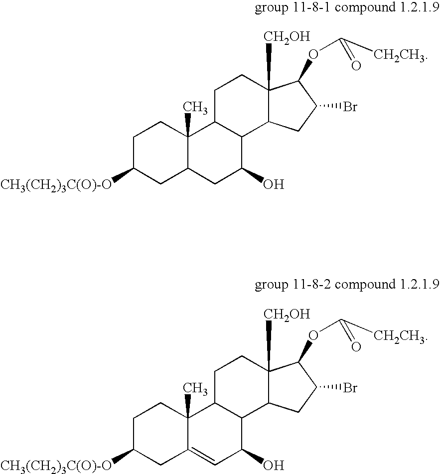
C1C([CH3(CH2)3C(O)-O])CC2C(C)(C1)C1C(C(O)C2)C2C([CH2OH])(CC1)C(OC(=O)[CH2CH3])C(Br)C2.C1C([CH3(CH2)3C(O)-O])CC2=CC(O)C3C(C2(C)C1)CCC1([CH2OH])C3CC(Br)C1OC(=O)[CH2CH3]
